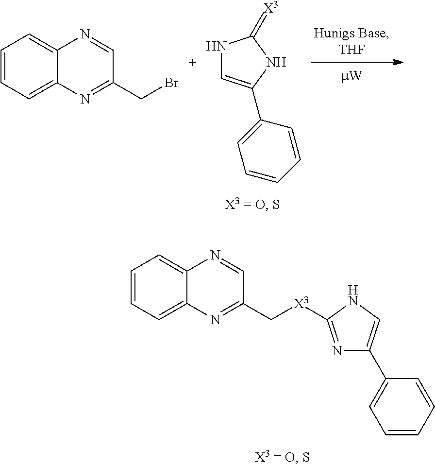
C1=CC=C2C(=C1)N=CC(CBr)=N2.N1C=C(C2=CC=CC=C2)NC1=[X3].C1=CC=C2C(=C1)N=CC(C[X3]C1=NC(C3=CC=CC=C3)=CN1)=N2
